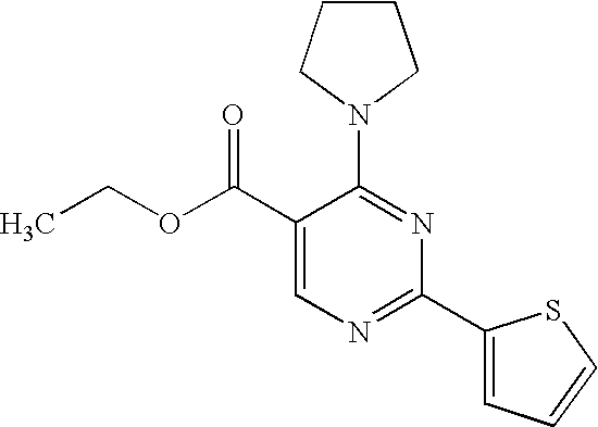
C1(C(OCC)=O)=CN=C(C2=CC=CS2)N=C1N1CCCC1
